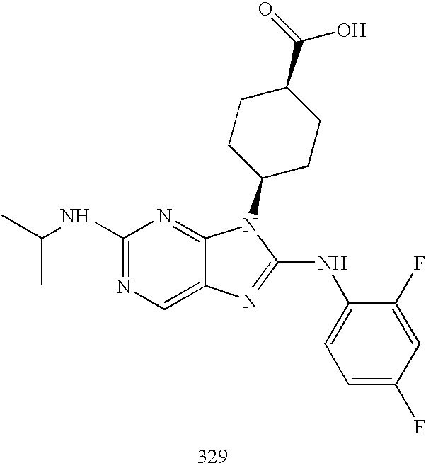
C1(NC(C)C)=NC=C2C(=N1)N(C1CCC(C(=O)O)CC1)C(NC1=CC=C(F)C=C1F)=N2
